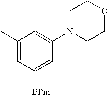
C1(C)=CC([BPin])=CC(N2CCOCC2)=C1
